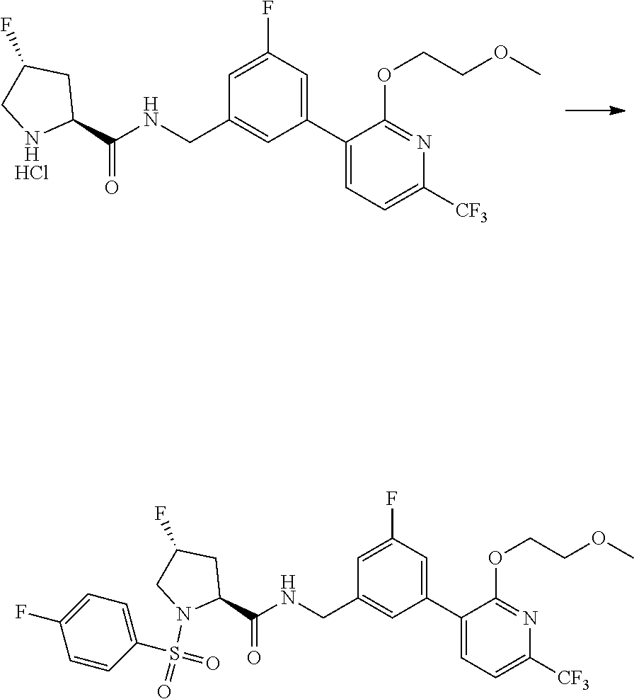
C1(C2=CC(F)=CC(CNC(C3CC(F)CN3)=O)=C2)=CC=C([CF3])N=C1OCCOC.Cl.C1(C2=CC(F)=CC(CNC(C3CC(F)CN3S(=O)(C3=CC=C(F)C=C3)=O)=O)=C2)=CC=C([CF3])N=C1OCCOC
